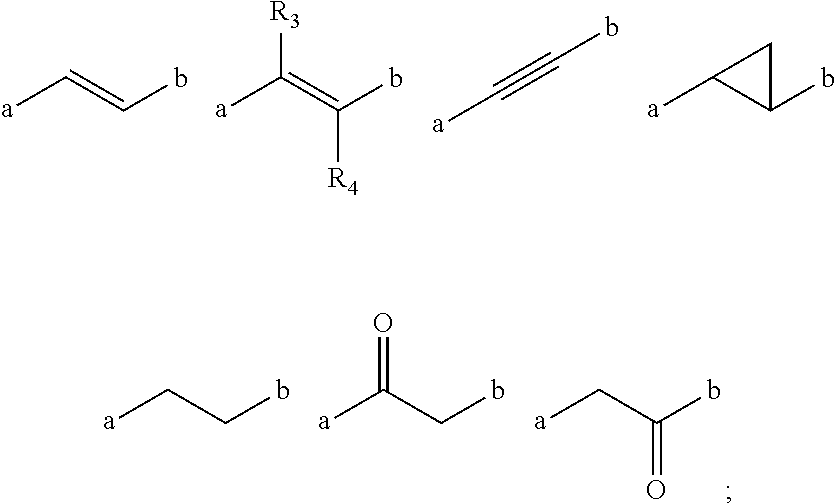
[a]C=Cb.[a]C(=C(b)[R4])[R3].[a]C#Cb.[a]C1C(b)C1.[a]CC(b)=O.[a]CCb.[a]C(Cb)=O
